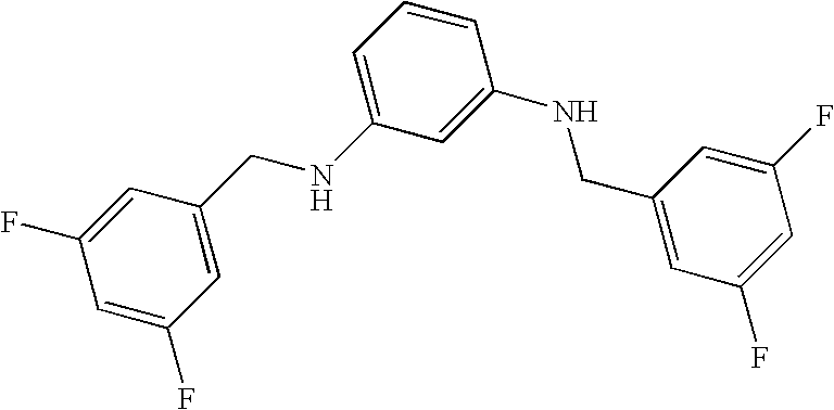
C1=C(F)C=C(CNC2=CC=CC(NCC3=CC(F)=CC(F)=C3)=C2)C=C1F
